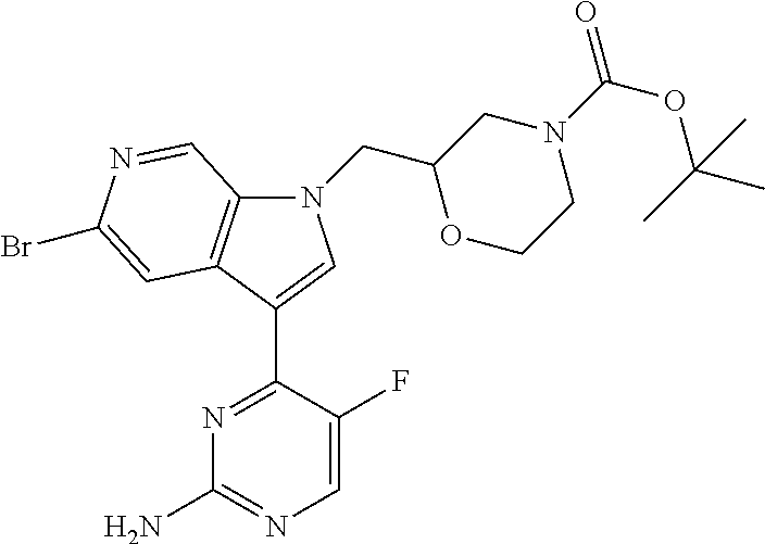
N1=C(C2=CN(CC3OCCN(C(=O)OC(C)(C)C)C3)C3=C2C=C(Br)N=C3)C(F)=CN=C1N
